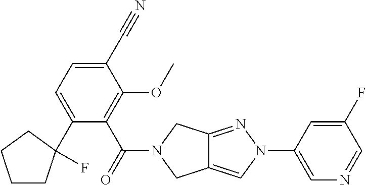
C1(C#N)=CC=C(C2(F)CCCC2)C(C(=O)N2CC3=CN(C4=CN=CC(F)=C4)N=C3C2)=C1OC
